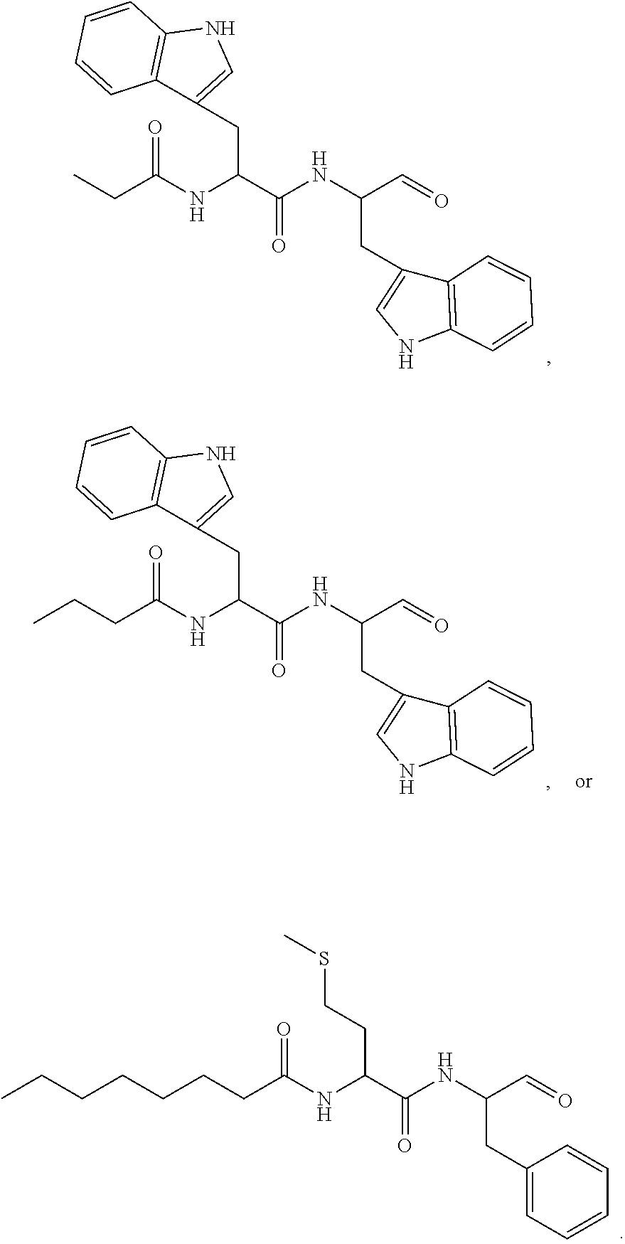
CCC(NC(C(NC(C=O)CC1=CNC2=C1C=CC=C2)=O)CC1=CNC2=C1C=CC=C2)=O.C(CC(NC(C(NC(C=O)CC1=CNC2=C1C=CC=C2)=O)CC1=CNC2=C1C=CC=C2)=O)C.CCCCCCCC(NC(C(NC(C=O)CC1=CC=CC=C1)=O)CCSC)=O
